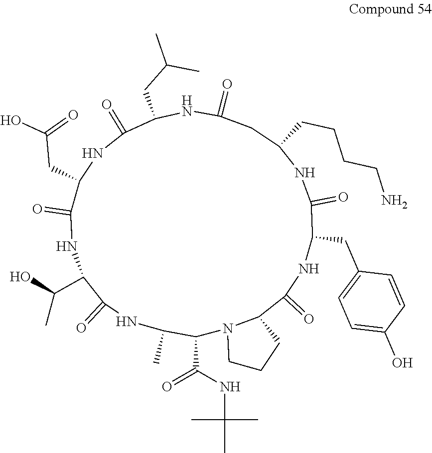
N12C(C(=O)NC(CC3=CC=C(O)C=C3)C(=O)NC(CCCCN)CC(=O)NC(CC(C)C)C(=O)NC(CC(=O)O)C(=O)NC(C(O)C)C(=O)NC(C)C1C(=O)NC(C)(C)C)CCC2
